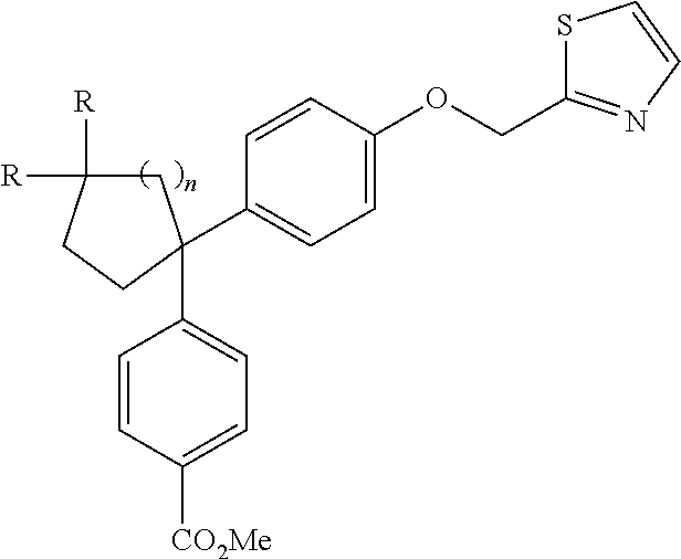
C1C([R])([R])CCC1(C1=CC=C(OCC2=NC=CS2)C=C1)C1=CC=C([CO2Me])C=C1
